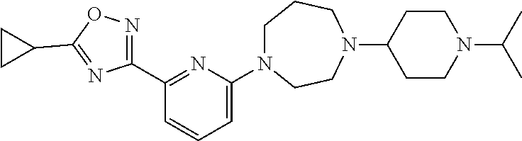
C1=C(N2CCCN(C3CCN(C(C)C)CC3)CC2)N=C(C2=NOC(C3CC3)=N2)C=C1
